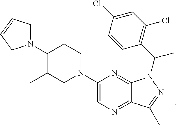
C1(N2CCC(N3CC=CC3)C(C)C2)=CN=C2C(=N1)N(C(C1=C(Cl)C=C(Cl)C=C1)C)N=C2C
